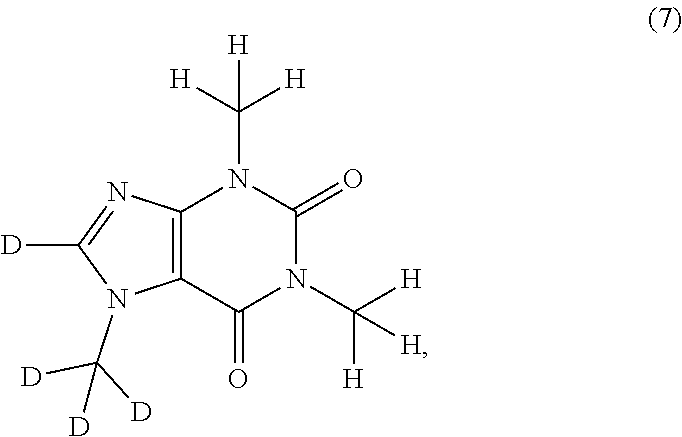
C12=C(C(=O)N(C([H])([H])[H])C(=O)N1C([H])([H])[H])N(C([D])([D])[D])C([D])=N2
